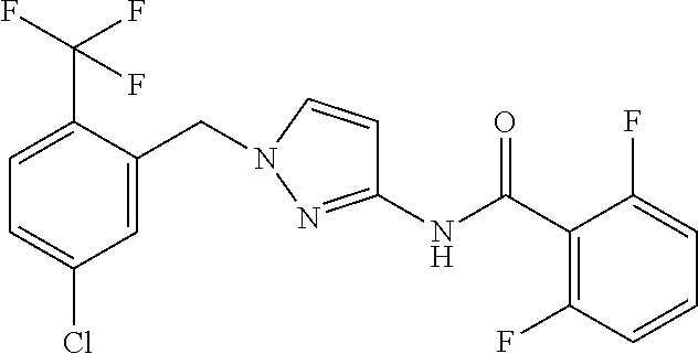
C1=C(C(F)(F)F)C(CN2C=CC(NC(C3=C(F)C=CC=C3F)=O)=N2)=CC(Cl)=C1
